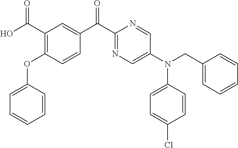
C1=C(OC2=C(C(O)=O)C=C(C(C3=NC=C(N(CC4=CC=CC=C4)C4=CC=C(Cl)C=C4)C=N3)=O)C=C2)C=CC=C1
